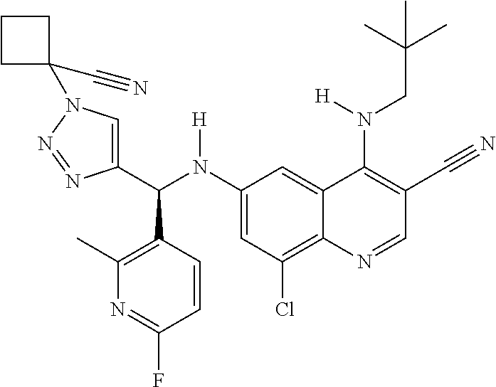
C1(N(C(C2=CN(C3(C#N)CCC3)N=N2)C2=C(C)N=C(F)C=C2)[H])=CC(Cl)=C2C(=C1)C(N(CC(C)(C)C)[H])=C(C#N)C=N2
